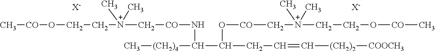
C[(CH2)4]C(C(CC=C[(CH2)2][COOCH3])O[CO]C[N+](CCO[CO]C)(C)C)N[CO]C[N+](CCO[CO]C)(C)C.[X-].[X-]
